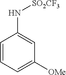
C1=CC=C([OMe])C=C1N[SO2CF3]
